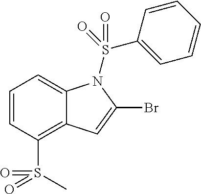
C1=CC(S(=O)(C)=O)=C2C(=C1)N(S(C1=CC=CC=C1)(=O)=O)C(Br)=C2
